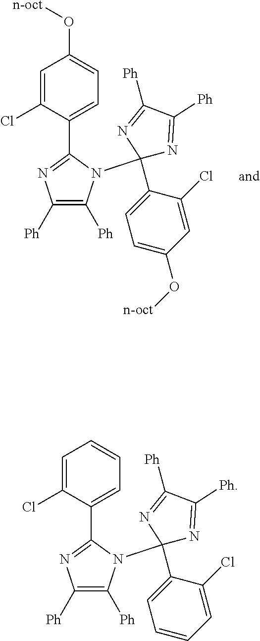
C1=C(Cl)C(C2=NC([Ph])=C([Ph])N2C2(C3=CC=C(O[n-oct])C=C3Cl)N=C([Ph])C([Ph])=N2)=CC=C1O[n-oct].C1=C(Cl)C(C2=NC([Ph])=C([Ph])N2C2(C3=CC=CC=C3Cl)N=C([Ph])C([Ph])=N2)=CC=C1
